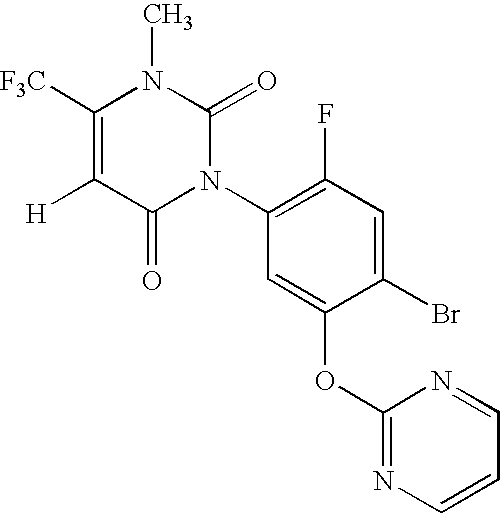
C1([F3C])=C([H])C(=O)N(C2=C(F)C=C(Br)C(OC3=NC=CC=N3)=C2)C(=O)N1C
